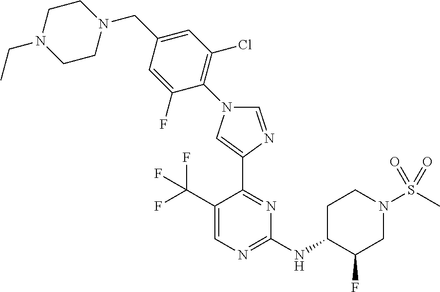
C1=NC(C2=NC(NC3C(F)CN(S(C)(=O)=O)CC3)=NC=C2C(F)(F)F)=CN1C1=C(Cl)C=C(CN2CCN(CC)CC2)C=C1F
